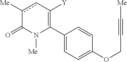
C1(C2=C([Y])cc([Me])C(=O)N2[Me])=CC=C(OCC#C[Me])C=C1
